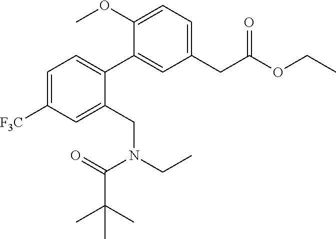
C1=C([F3C])C=C(CN(CC)C(=O)C(C)(C)C)C(C2=CC(CC(OCC)=O)=CC=C2OC)=C1
